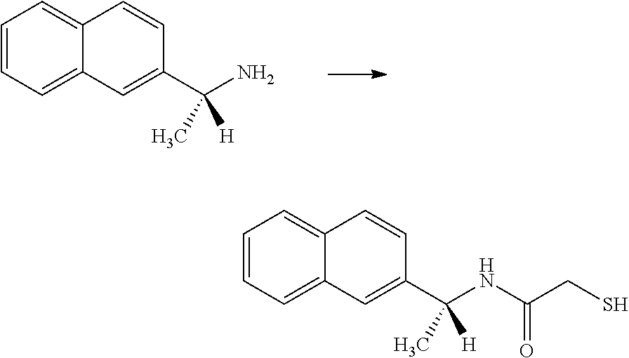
C1=CC=C2C(=C1)C=CC(C(N)([H])C)=C2.C1=CC=C2C(=C1)C=CC(C(NC(CS)=O)([H])C)=C2
